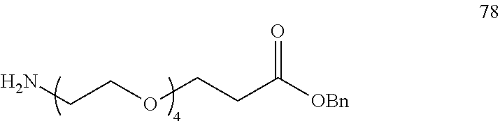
NCCOCCC([OBn])=O
